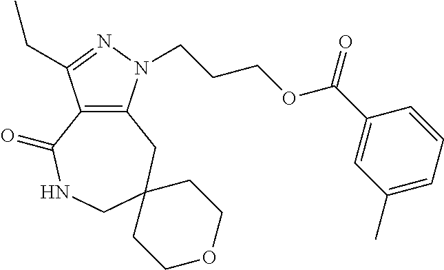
C12=C(N(CCCOC(C3=CC(C)=CC=C3)=O)N=C1CC)CC1(CNC2=O)CCOCC1
